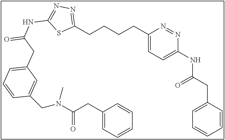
C(CCCC1=CC=C(NC(CC2=CC=CC=C2)=O)N=N1)C1=NN=C(NC(=O)CC2=CC=CC(CN(C(CC3=CC=CC=C3)=O)C)=C2)S1
